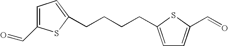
O=CC1=CC=C(CCCCC2=CC=C(C=O)S2)S1
